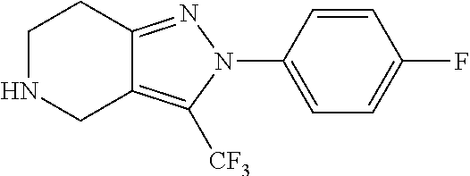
C1NCC2=C([CF3])N(C3=CC=C(F)C=C3)N=C2C1
